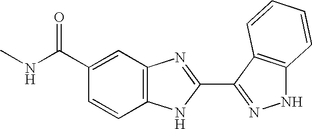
C12=C(C=C(C(=O)NC)C=C1)N=C(C1=NNC3=C1C=CC=C3)N2
